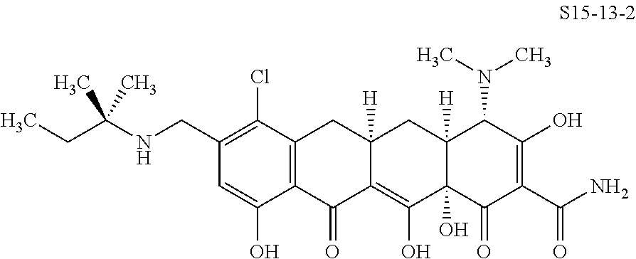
CCC(NCC1=C(Cl)C2=C(C(O)=C1)C(=O)C1=C(O)C3(O)C([H])(CC1([H])C2)C(N(C)C)C(O)=C(C(N)=O)C3=O)(C)C
